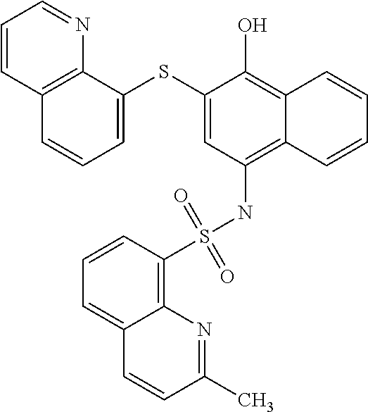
C1=C(SC2=CC=CC3=C2N=CC=C3)C(O)=C2C(=C1NS(C1=C3C(=CC=C1)C=CC(C)=N3)(=O)=O)C=CC=C2
